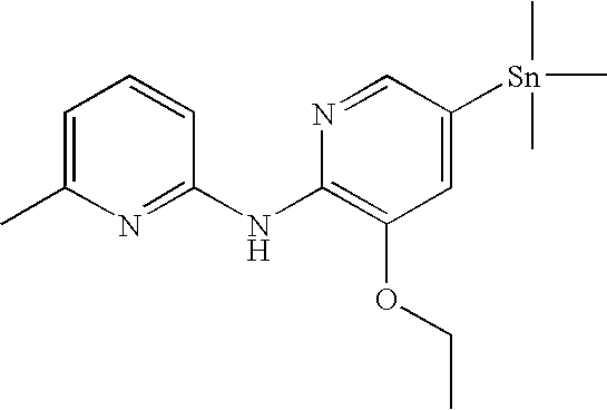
N1=C(NC2=C(OCC)C=C([Sn](C)(C)C)C=N2)C=CC=C1C
